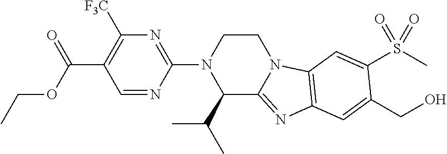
C1=NC(N2C(C(C)C)C3=NC4=C(N3CC2)C=C(S(C)(=O)=O)C(CO)=C4)=NC([F3C])=C1C(=O)OCC
